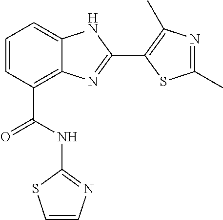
C1=CC(C(=O)NC2=NC=CS2)=C2C(=C1)NC(C1=C(C)N=C(C)S1)=N2
